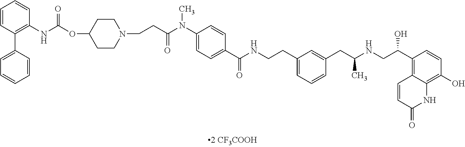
C1=CC(C2=CC=CC=C2)=C(NC(=O)OC2CCN(CCC(N(C3=CC=C(C(NCCC4=CC=CC(CC(NCC(O)C5=C6C(=C(O)C=C5)NC(=O)C=C6)C)=C4)=O)C=C3)C)=O)CC2)C=C1
